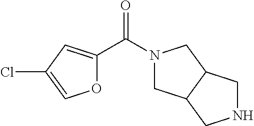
O1C(C(N2CC3C(C2)CNC3)=O)=CC(Cl)=C1
